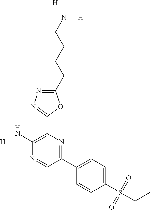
C1(CCCCN)=NN=C(C2=C(N)N=CC(C3=CC=C(S(C(C)C)(=O)=O)C=C3)=N2)O1.[H].[H].[H]
